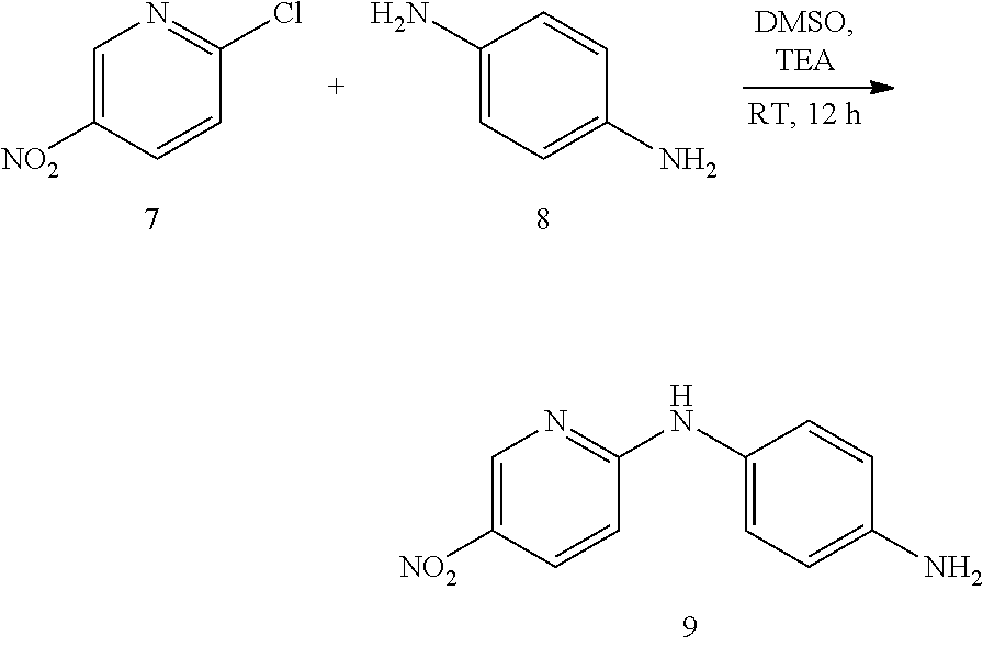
C1=C(N)C=CC(N)=C1.C1([NO2])=CN=C(Cl)C=C1.C1=C(NC2=NC=C([NO2])C=C2)C=CC(N)=C1
